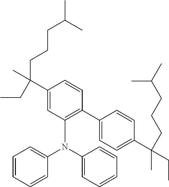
C1(C(CCCC(C)C)(CC)C)=CC(N(C2=CC=CC=C2)C2=CC=CC=C2)=C(C2=CC=C(C(CC)(C)CCCC(C)C)C=C2)C=C1
